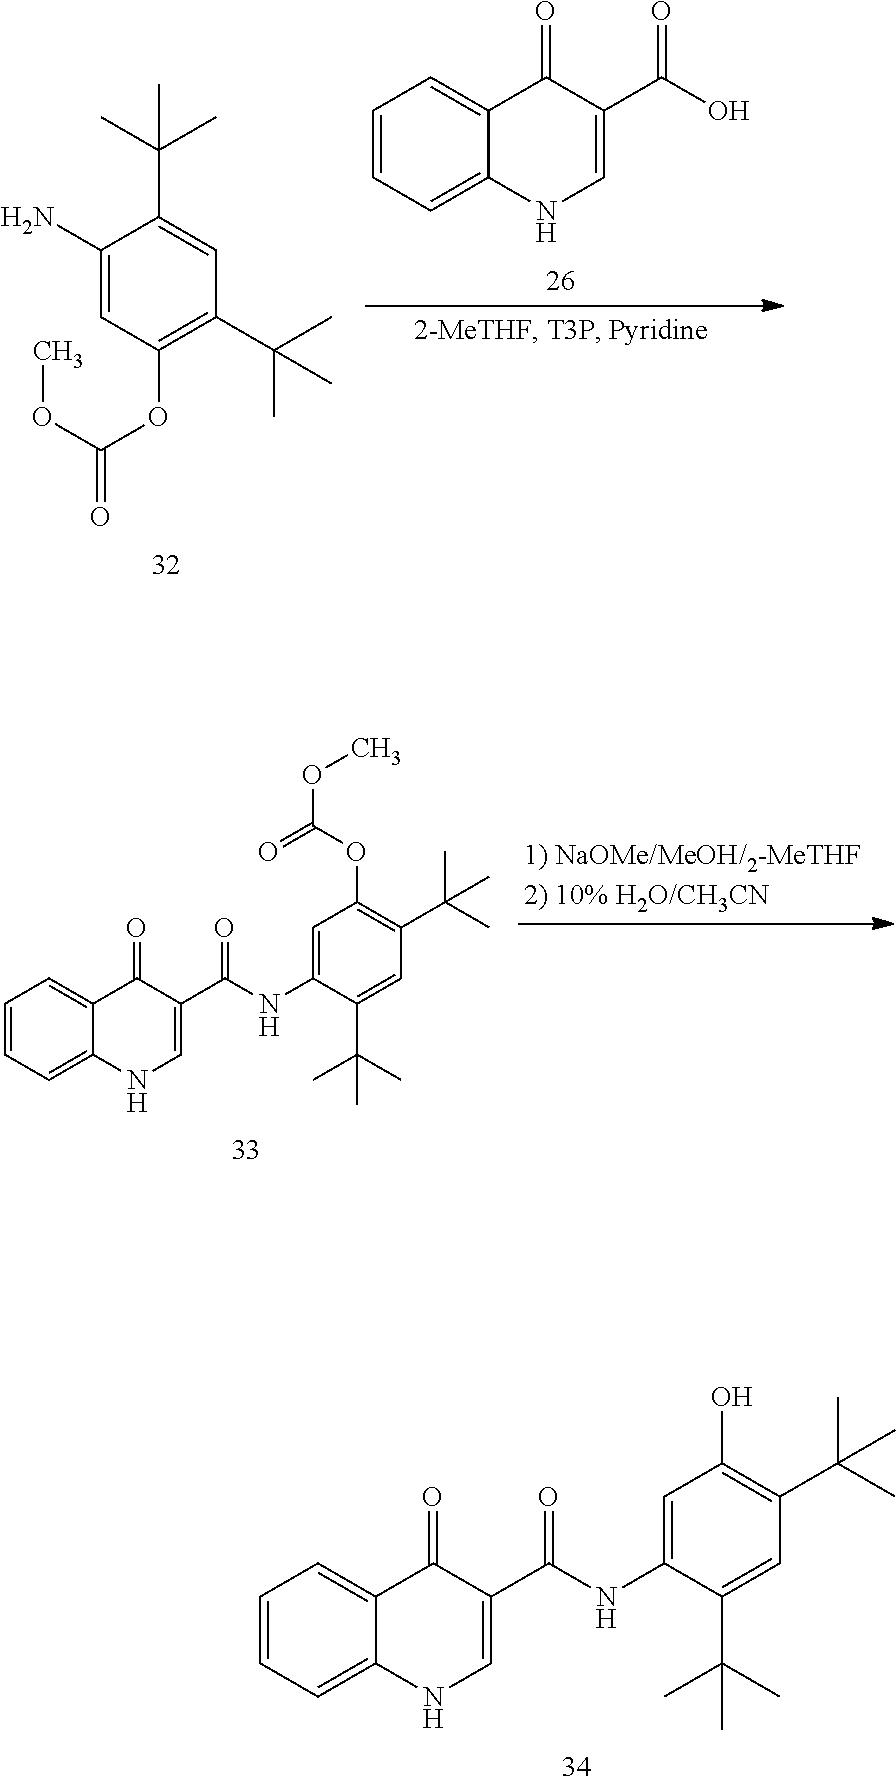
C1=CC=C2C(=C1)C(=O)C(C(NC1=CC(O)=C(C(C)(C)C)C=C1C(C)(C)C)=O)=CN2.C1(N)=CC(OC(OC)=O)=C(C(C)(C)C)C=C1C(C)(C)C.C1=CC=C2C(=C1)C(=O)C(C(O)=O)=CN2.C1=CC=C2C(=C1)C(=O)C(C(NC1=CC(OC(=O)OC)=C(C(C)(C)C)C=C1C(C)(C)C)=O)=CN2
